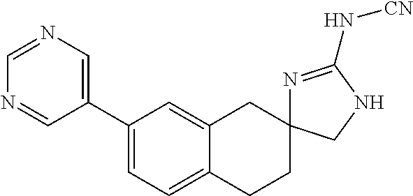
C1(C2=CN=CN=C2)=CC=C2C(=C1)CC1(CC2)N=C(N[CN])NC1
